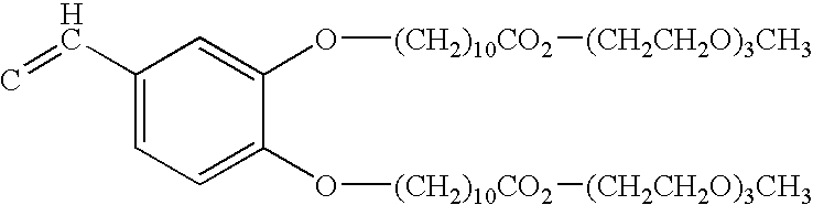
C1(C=C)=CC=C(O[(CH2)10CO2][(CH2CH2O)3CH3])C(O[(CH2)10CO2][(CH2CH2O)3CH3])=C1
